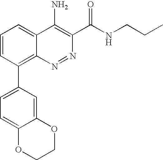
C1(C2=C3C(=CC=C2)C(N)=C(C(NCCC)=O)N=N3)=CC=C2C(=C1)OCCO2
